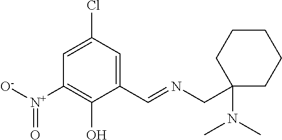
[N+](C1=C(O)C(C=NCC2(N(C)C)CCCCC2)=CC(Cl)=C1)([O-])=O
